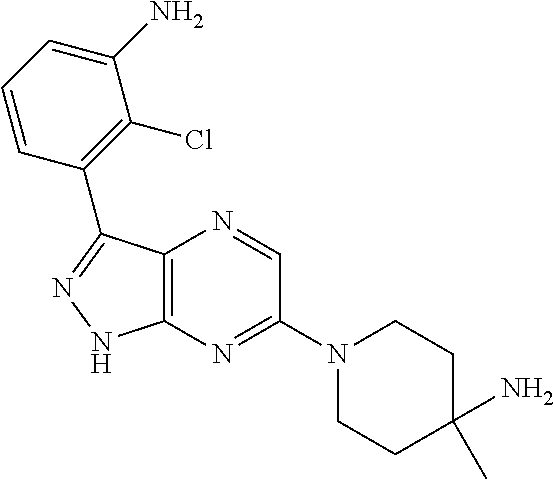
C1(C2=NNC3=C2N=CC(N2CCC(C)(N)CC2)=N3)=C(Cl)C(N)=CC=C1
